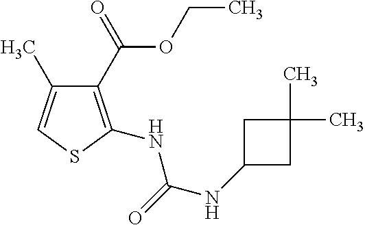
C1(C(=O)OCC)=C(NC(NC2CC(C)(C)C2)=O)SC=C1C
